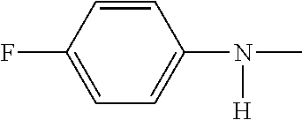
C1=CC(F)=CC=C1N(C)[H]
